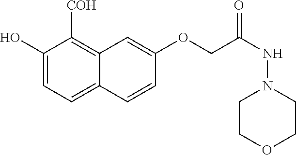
C1(O)=CC=C2C(=C1[COH])C=C(OCC(NN1CCOCC1)=O)C=C2
